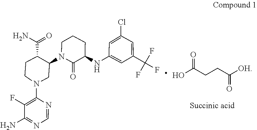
C1=NC(N2CC(N3C(=O)C(NC4=CC(C(F)(F)F)=CC(Cl)=C4)CCC3)C(C(=O)N)CC2)=C(F)C(N)=N1.OC(CCC([OH])=O)=O
